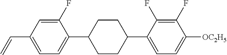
C1(F)=CC(C=C)=CC=C1C1CCC(C2=CC=C([OC2H5])C(F)=C2F)CC1
